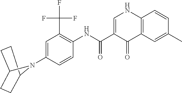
C1=C(N2C3CCC2CC3)C=CC(NC(C2=CNC3=C(C2=O)C=C(C)C=C3)=O)=C1C(F)(F)F
